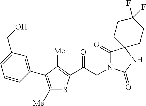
C(CN1C(=O)C2(NC1=O)CCC(F)(F)CC2)(=O)C1=C([Me])C(C2=CC(CO)=CC=C2)=C([Me])S1
